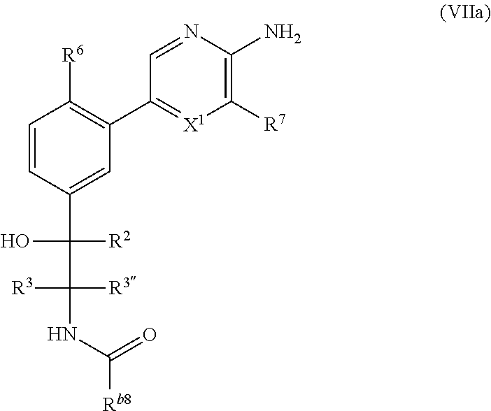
C1=CC(C(C(NC(=O)[Rb8])([R3])[R3])([R2])O)=CC(C2=[X1]C([R7])=C(N)N=C2)=C1[R6]
